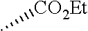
C[CO2Et]
